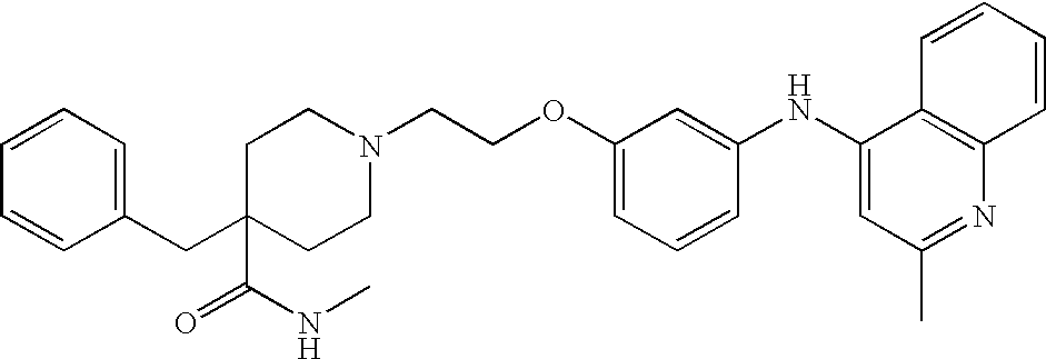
C1=CC=CC(CC2(C(NC)=O)CCN(CCOC3=CC=CC(NC4=CC(C)=NC5=C4C=CC=C5)=C3)CC2)=C1
